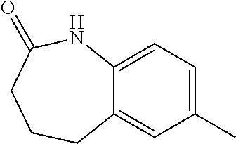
C1(C)=CC=C2C(=C1)CCCC(=O)N2
